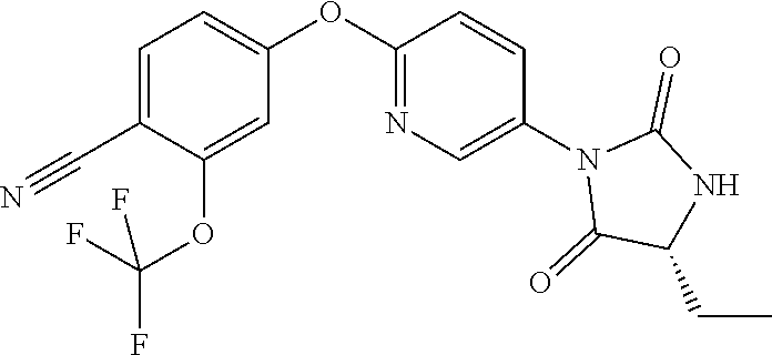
C1=C(OC(F)(F)F)C(C#N)=CC=C1OC1=NC=C(N2C(=O)C(CC)NC2=O)C=C1
